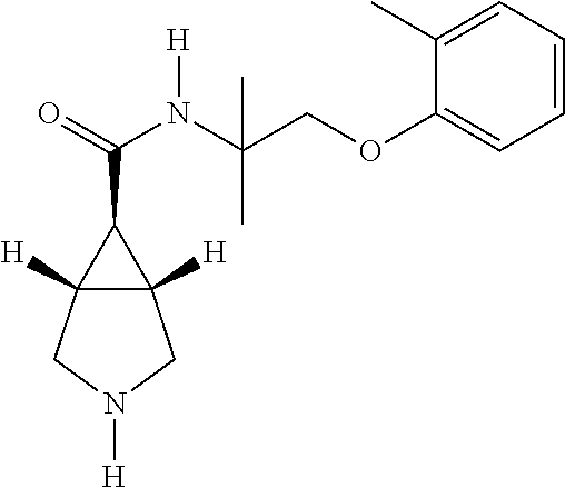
C12([H])C([H])(CN([H])C1)C2C(=O)N([H])C(COC1=CC=CC=C1C)(C)C
